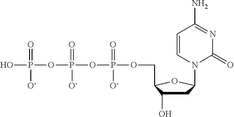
OP(OP(OP(OCC1C(O)CC(N2C(=O)N=C(N)C=C2)O1)(=O)[O-])(=O)[O-])(=O)[O-]
